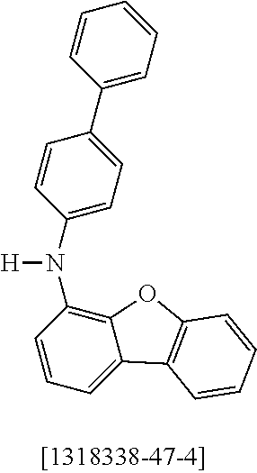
C1(N([H])C2=C3C(=CC=C2)C2=C(O3)C=CC=C2)=CC=C(C2=CC=CC=C2)C=C1
